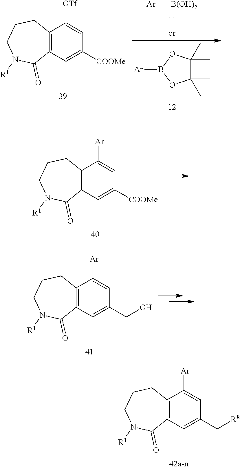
C12=C(C=C(C[R8])C=C1[Ar])C(=O)N([R1])CCC2.C12=C(C=C([COOMe])C=C1[OTf])C(=O)N([R1])CCC2.C1(C)(C)C(C)(C)OB([Ar])O1.[Ar][B(OH)2].C12=C(C=C([COOMe])C=C1[Ar])C(=O)N([R1])CCC2.C12=C(C=C(CO)C=C1[Ar])C(=O)N([R1])CCC2
